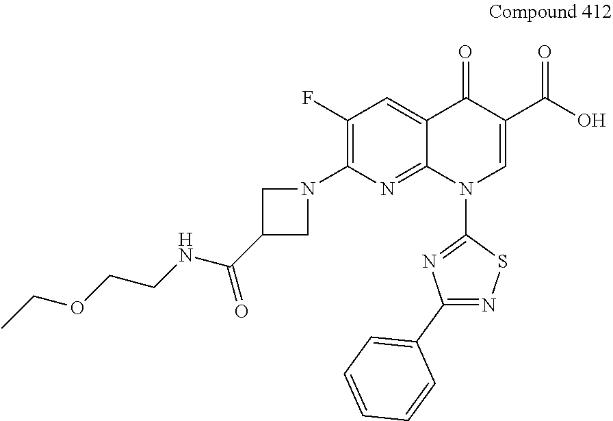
C1(F)=C(N2CC(C(NCCOCC)=O)C2)N=C2C(=C1)C(=O)C(C(=O)O)=CN2C1=NC(C2=CC=CC=C2)=NS1
